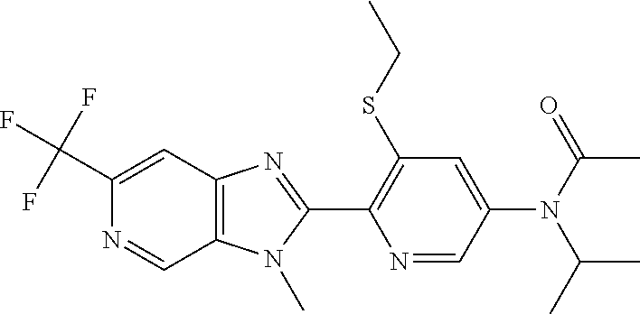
C1(C(F)(F)F)=CC2=C(C=N1)N(C)C(C1=C(SCC)C=C(N(C(C)C)C(C)=O)C=N1)=N2
